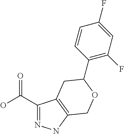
C1(C(=O)O)=NNC2=C1CC(C1=C(F)C=C(F)C=C1)OC2
